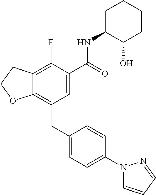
C12=C(CC3=CC=C(N4C=CC=N4)C=C3)C=C(C(NC3C(O)CCCC3)=O)C(F)=C1CCO2
